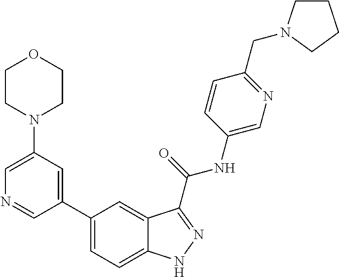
C1(N2CCOCC2)=CN=CC(C2=CC=C3C(=C2)C(C(NC2=CN=C(CN4CCCC4)C=C2)=O)=NN3)=C1
